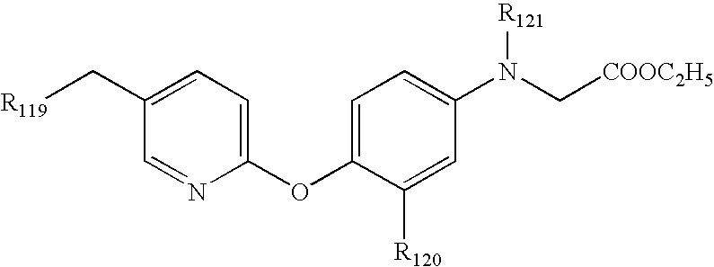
C1=NC(OC2=CC=C(N([R121])C[COOC2H5])C=C2[R120])=CC=C1C[R119]
